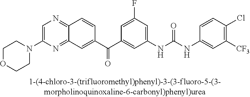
C1=C(N2CCOCC2)N=C2C(=N1)C=CC(C(C1=CC(NC(NC3=CC([CF3])=C(Cl)C=C3)=O)=CC(F)=C1)=O)=C2
